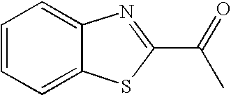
C1=CC=C2C(=C1)N=C(C(=O)C)S2
